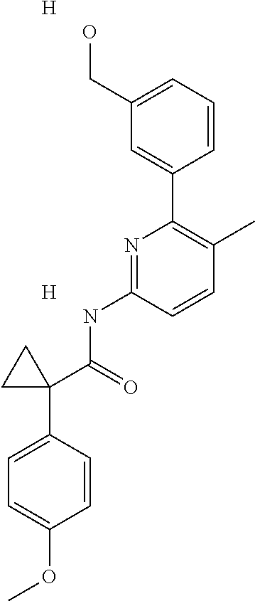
C1(CO)=CC=CC(C2=C(C)C=CC(NC(=O)C3(C4=CC=C(OC)C=C4)CC3)=N2)=C1.[H].[H]
